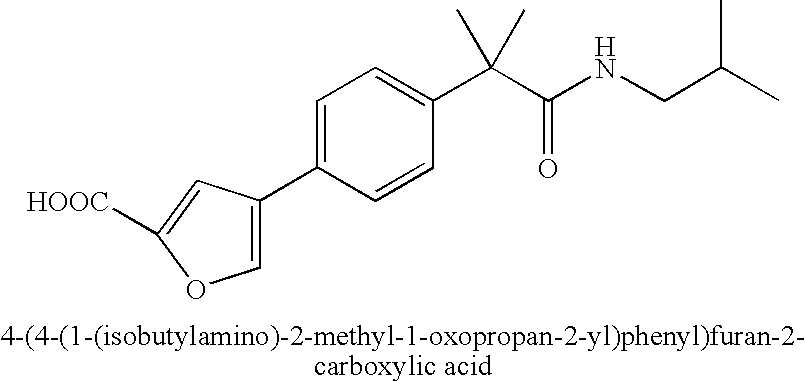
C1(C2=COC([HOOC])=C2)=CC=C(C(C(NCC(C)C)=O)(C)C)C=C1
